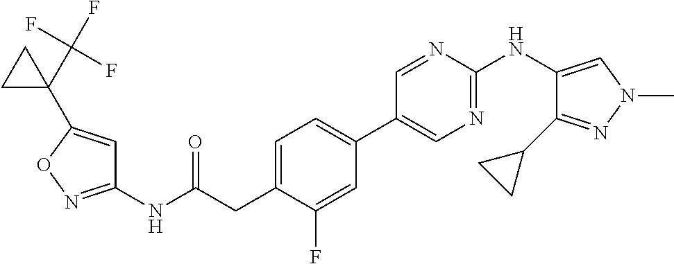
C1(NC(=O)CC2=CC=C(C3=CN=C(NC4=CN(C)N=C4C4CC4)N=C3)C=C2F)=NOC(C2(C(F)(F)F)CC2)=C1
